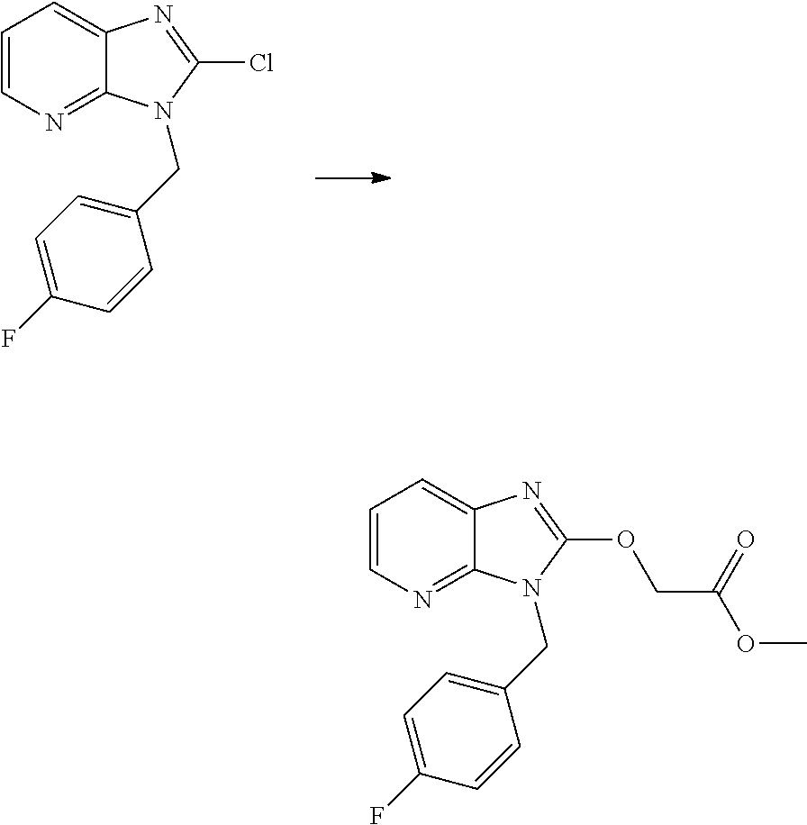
C1=CN=C2C(=C1)N=C(Cl)N2CC1=CC=C(F)C=C1.C1=CN=C2C(=C1)N=C(OCC(=O)OC)N2CC1=CC=C(F)C=C1
